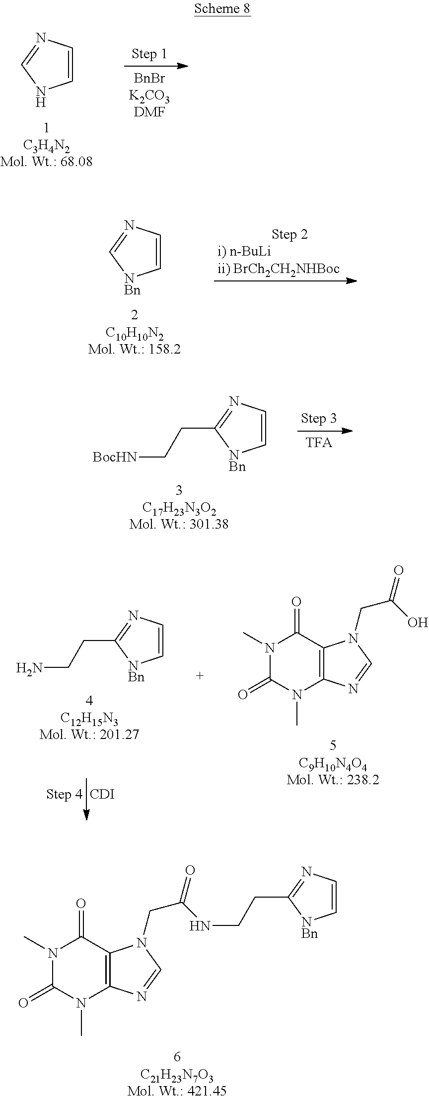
C1=CN=CN1.C1=CN=C[NBn]1.C1=CN=C(CC[BocHN])[NBn]1.C1=CN=C(CCN)[NBn]1.N1(C)C(=O)N(C)C2=C(C1=O)N(CC(O)=O)C=N2.[CDI].N1(C)C(=O)N(C)C2=C(C1=O)N(CC(NCCC1=NC=C[NBn]1)=O)C=N2
